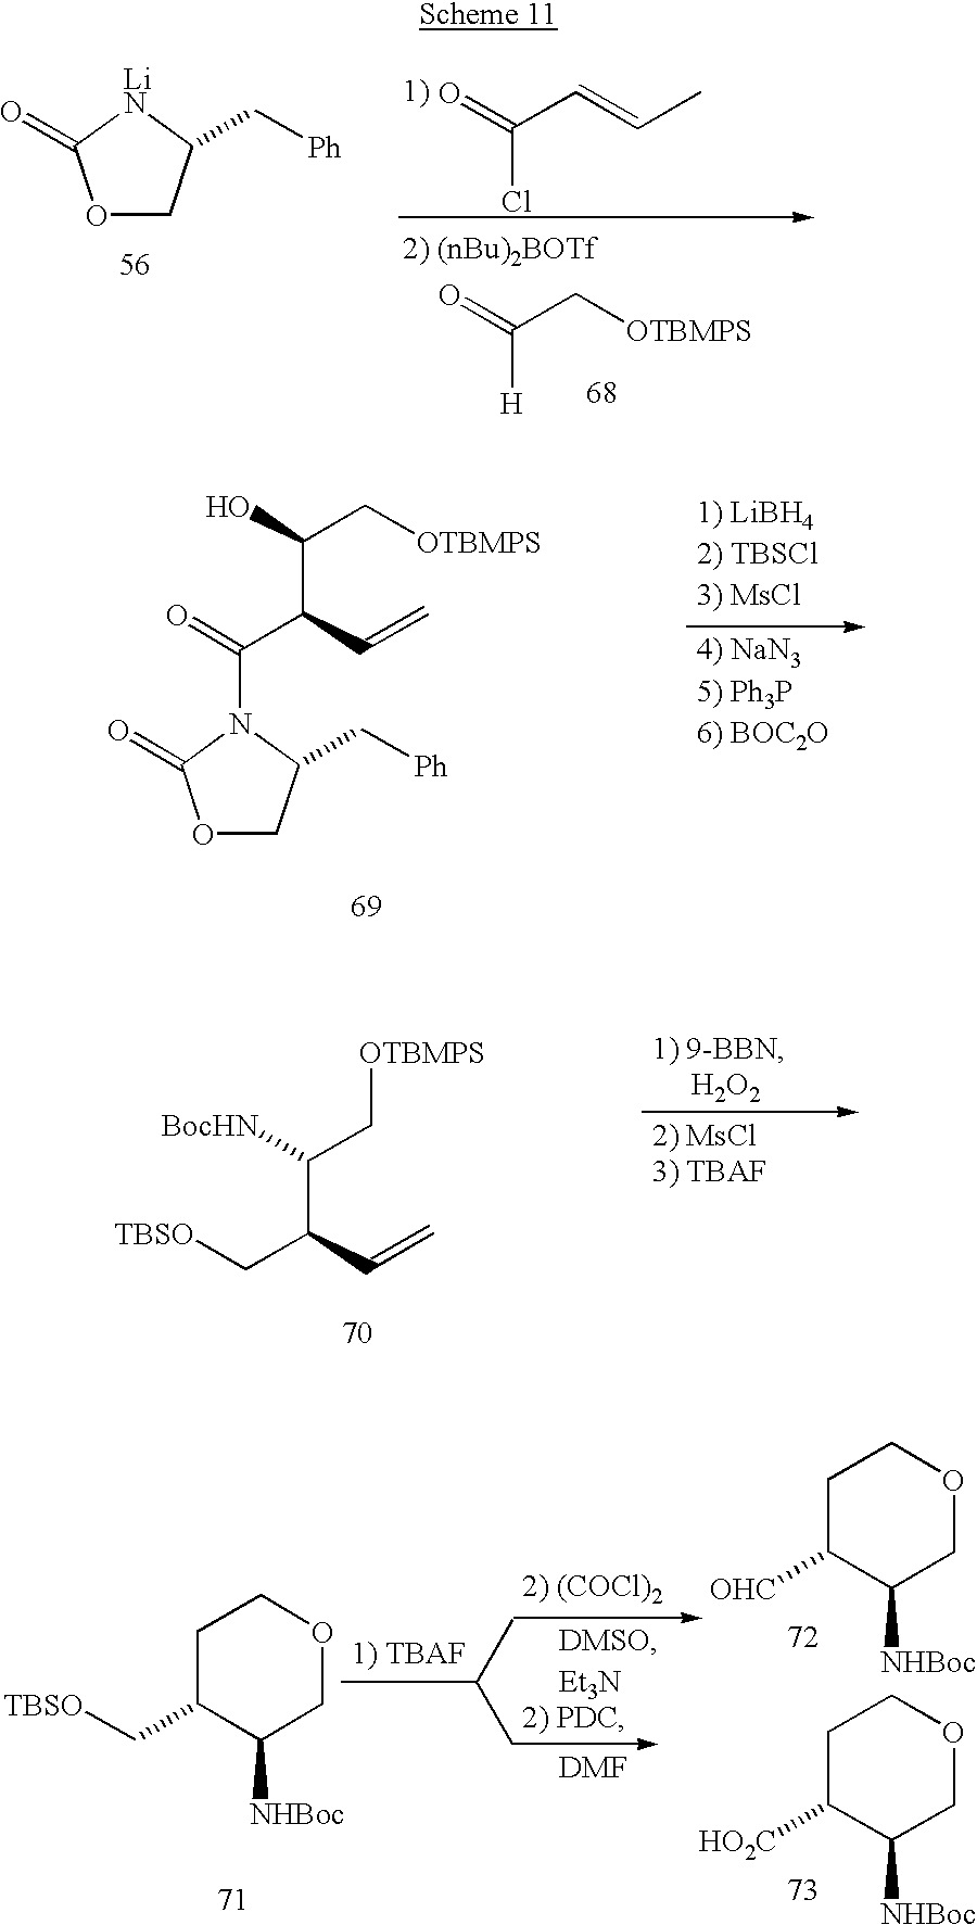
O1CC(C[Ph])[LiN]C1=O.O=C(C=CC)Cl.O=C(C[OTBMPS])[H].O1CC(C[Ph])N(C(=O)C(C=C)C(C[OTBMPS])O)C1=O.C([TBSO])C(C=C)C(C[OTBMPS])[BocHN].C([TBSO])C1C([NHBoc])COCC1.CC(C)C.[DMF].[OHC]C1C([NHBoc])COCC1.[HO2C]C1C([NHBoc])COCC1
